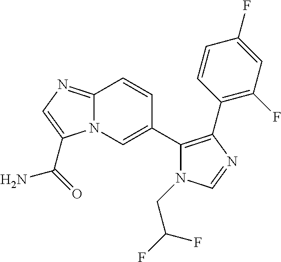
C12=NC=C(C(=O)N)N1C=C(C1=C(C3=C(F)C=C(F)C=C3)N=CN1CC(F)F)C=C2
